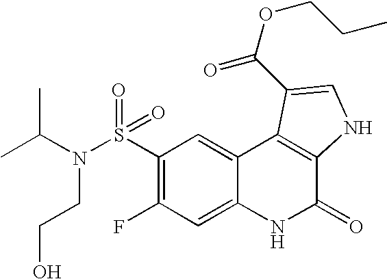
C1(S(=O)(=O)N(C(C)C)CCO)=C(F)C=C2C(=C1)C1=C(C(=O)N2)NC=C1C(=O)OCCC
